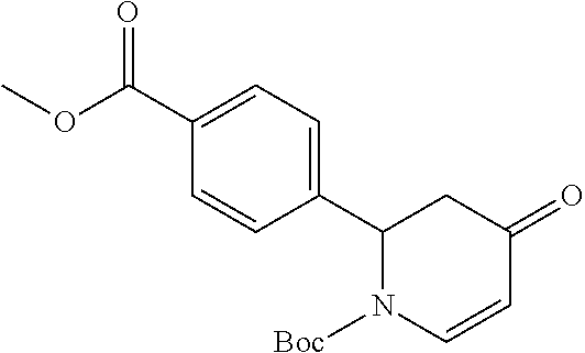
C1(C2N([Boc])C=CC(=O)C2)=CC=C(C(OC)=O)C=C1
